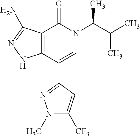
C12=C(C(C3=NN(C)C([CF3])=C3)=CN(C(C(C)C)C)C1=O)NN=C2N
